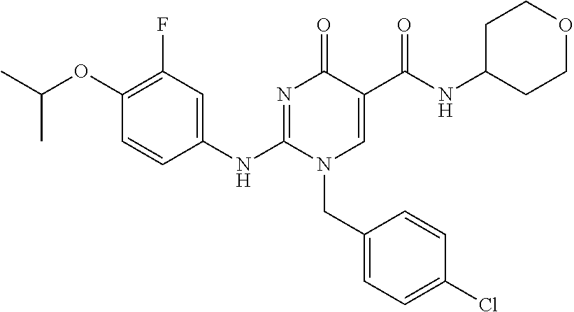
C1(OC(C)C)=C(F)C=C(NC2=NC(=O)C(C(NC3CCOCC3)=O)=CN2CC2=CC=C(Cl)C=C2)C=C1
